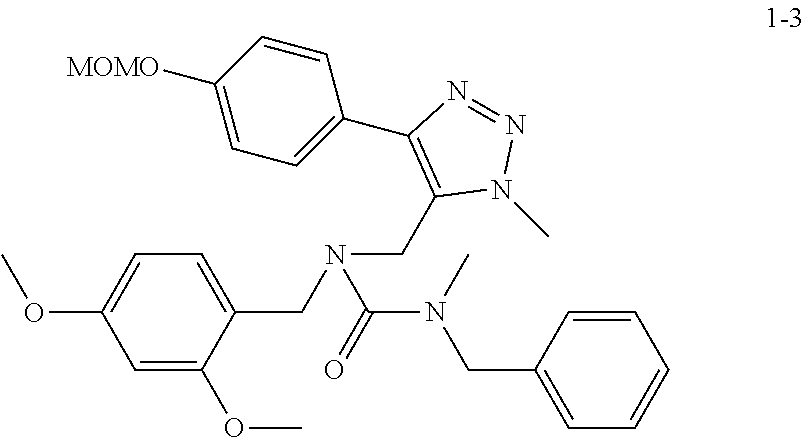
C1=C(OC)C(CN(CC2=C(C3=CC=C([MOMO])C=C3)N=NN2C)C(=O)N(C)CC2=CC=CC=C2)=CC=C1OC
